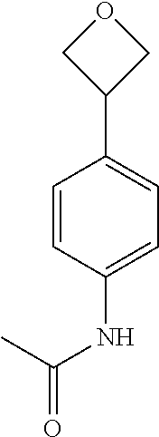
C1=CC(NC(=O)C)=CC=C1C1COC1
